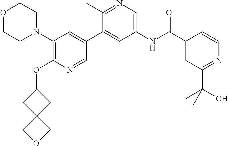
O1CCN(C2=C(OC3CC4(C3)COC4)N=CC(C3=CC(NC(C4=CC(C(C)(O)C)=NC=C4)=O)=CN=C3C)=C2)CC1
